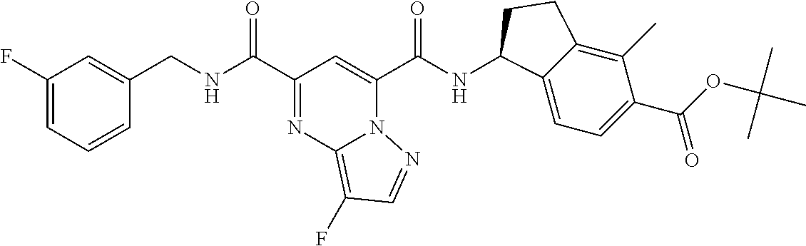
C1(F)=CC=CC(CNC(C2=NC3=C(F)C=NN3C(C(NC3C4=CC=C(C(OC(C)(C)C)=O)C(C)=C4CC3)=O)=C2)=O)=C1
